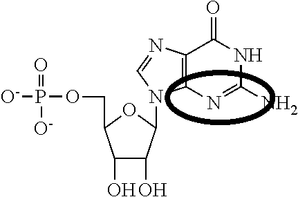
C1(O)C(O)C(N2C3=C(C(=O)NC(N)=N3)N=C2)OC1COP([O-])(=O)[O-]
